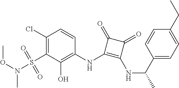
C1(Cl)=C(S(=O)(=O)N(OC)C)C(O)=C(NC2=C(NC(C3=CC=C(CC)C=C3)C)C(=O)C2=O)C=C1
